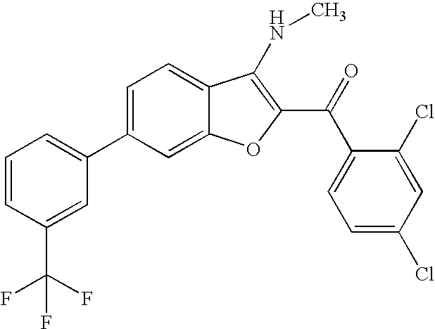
C1=CC(C(F)(F)F)=CC(C2=CC=C3C(=C2)OC(C(C2=CC=C(Cl)C=C2Cl)=O)=C3NC)=C1
